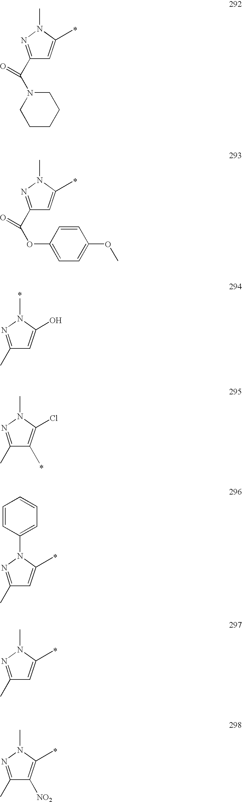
C1(C(OC2=CC=C(OC)C=C2)=O)=NN(C)C(C)=C1.C1(C(N2CCCCC2)=O)=NN(C)C(C)=C1.C1(C)=NN(C)C(O)=C1.C1(C)=NN(C)C(Cl)=C1C.C1(C)=NN(C2=CC=CC=C2)C(C)=C1.C1(C)=NN(C)C(C)=C1.C1(C)=NN(C)C(C)=C1[NO2]
